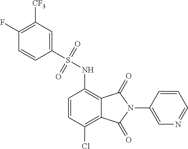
C1=CC(Cl)=C2C(=C1NS(C1=CC([CF3])=C(F)C=C1)(=O)=O)C(=O)N(C1=CN=CC=C1)C2=O
